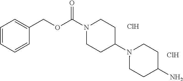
C1=CC=CC(COC(N2CCC(N3CCC(N)CC3)CC2)=O)=C1.Cl.Cl
